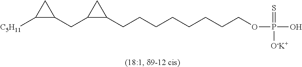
C1(CCCCCCCCOP(O)(=S)[O-K+])C(CC2CC2[C5H11])C1
